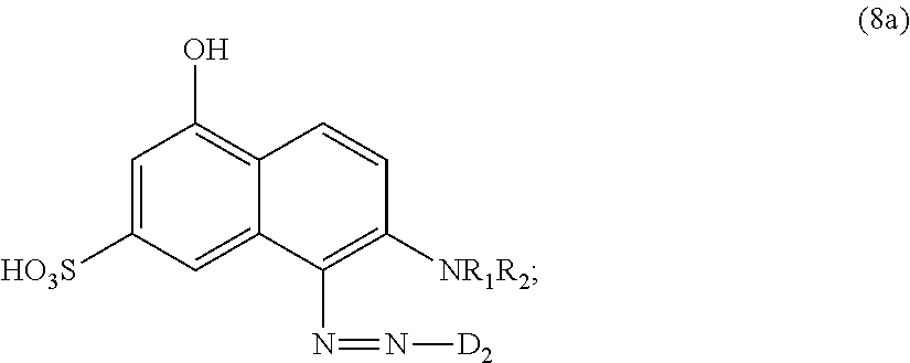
C1=C([HO3S])C=C2C(=C1O)C=CC([NR1R2])=C2N=N[D2]
